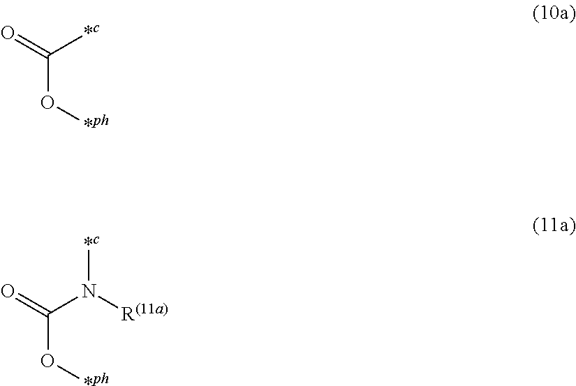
C(O[*ph])([*c])=O.C(O[*ph])(N([R(11a)])[*c])=O
